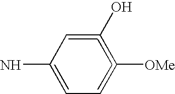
C1=C(N)C=C(O)=C([OMe])=C1
